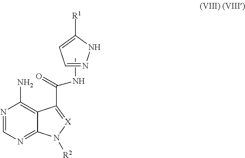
N1=CN=C2C(=C1N)C(C(=O)NC)=[X]N2[R2].N1=CC=C([R1])N1
